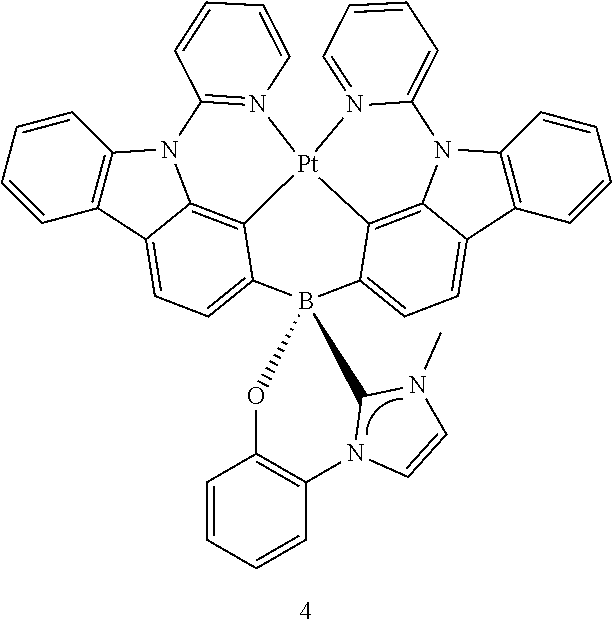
C1=CC=CC2=C1N1C3=C4C(=CC=C23)B2(C3=CC=C5C6=C(C=CC=C6)N6C5=C3[Pt]4(N3=C1C=CC=C3)N1=CC=CC=C61)C1N(C3=C(C=CC=C3)O2)C=CN1C
